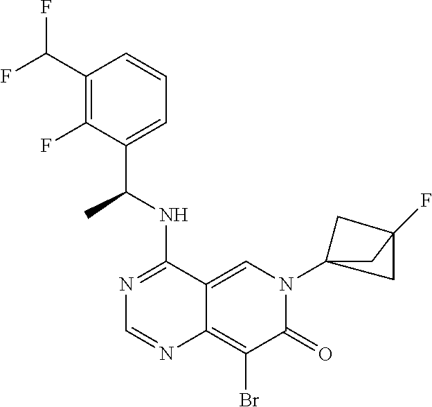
C12=CN(C34CC(F)(C3)C4)C(=O)C(Br)=C1N=CN=C2NC(C1=CC=CC(C(F)F)=C1F)C
